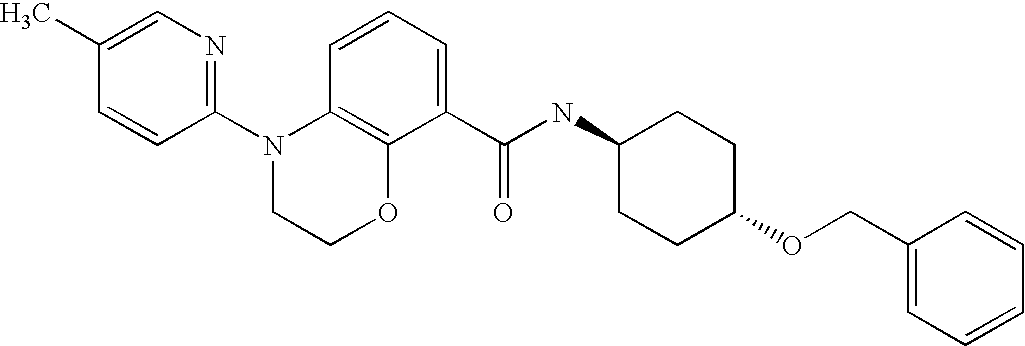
C1(N2CCOC3=C2C=CC=C3C(NC2CCC(OCC3=CC=CC=C3)CC2)=O)=NC=C(C)C=C1
